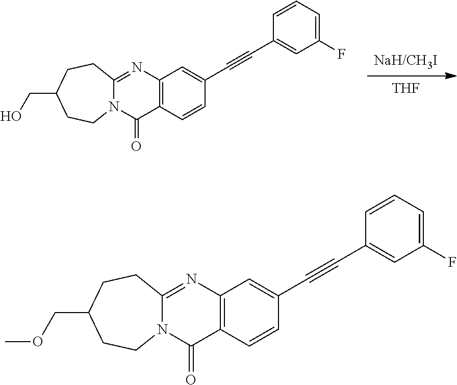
[THF].[NaH/CH3I].C12=C(N=C3N(C1=O)CCC(CO)CC3)C=C(C#CC1=CC(F)=CC=C1)C=C2.C12=C(N=C3N(C1=O)CCC(COC)CC3)C=C(C#CC1=CC(F)=CC=C1)C=C2
